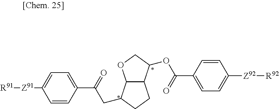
[R91][Z91]C1=CC=C(C(=O)CC2C3C(C(OC(C4=CC=C([Z92][R92])C=C4)=O)CO3)CC2)C=C1
